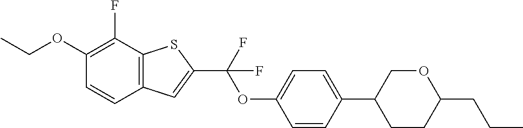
CCOC1=C(F)C2=C(C=C1)C=C(C(OC1=CC=C(C3CCC(CCC)OC3)C=C1)(F)F)S2
